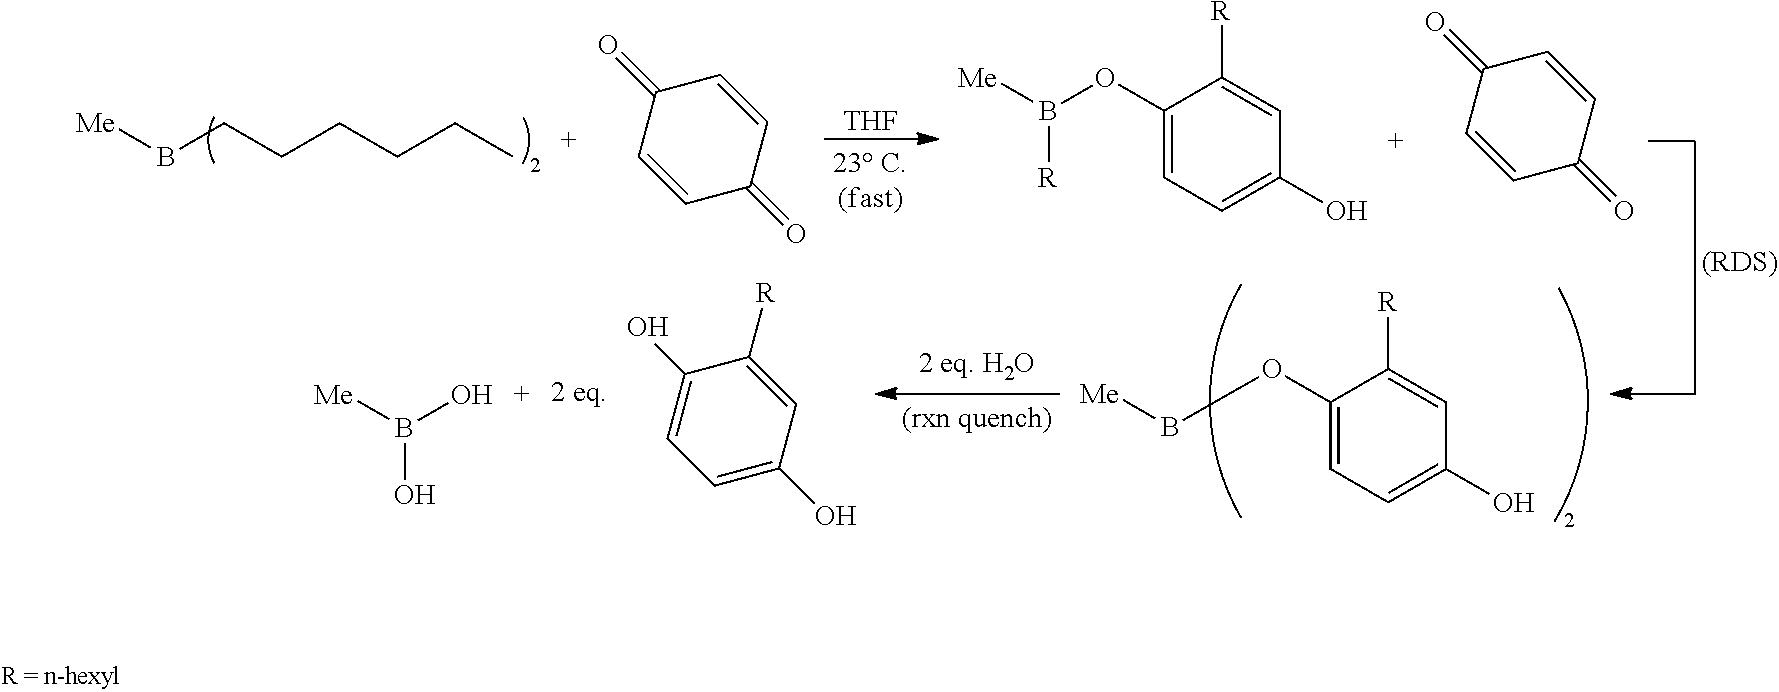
B(CCCCCC)[Me].C1=CC(=O)C=CC1=O.[THF].C1(OB([Me])[R])=CC=C(O)C=C1[R].C1=CC(=O)C=CC1=O.OB([Me])O.C1=C(O)C=C([R])C(O)=C1.C1(OB[Me])=CC=C(O)C=C1[R]
